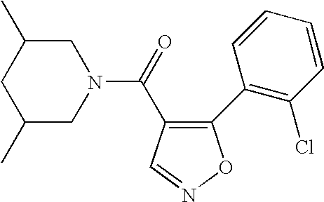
C1(C)CN(C(=O)C2=C(C3=C(Cl)C=CC=C3)ON=C2)CC(C)C1
